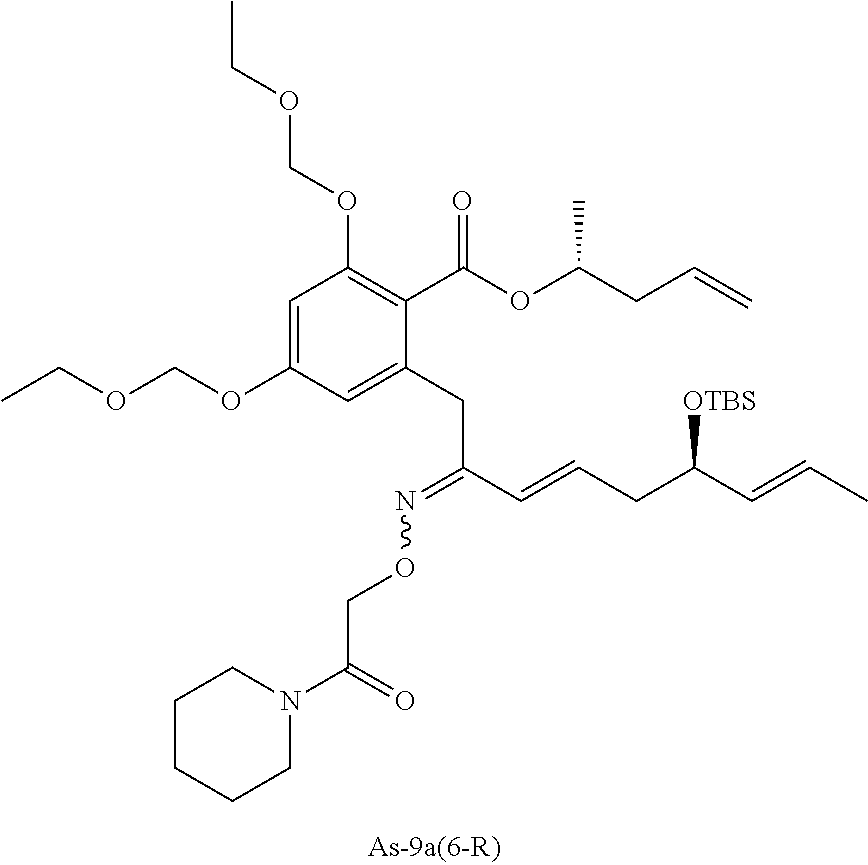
C1=C(OCOCC)C=C(CC(C=CCC(C=CC)[OTBS])=NOCC(N2CCCCC2)=O)C(C(OC(CC=C)C)=O)=C1OCOCC
